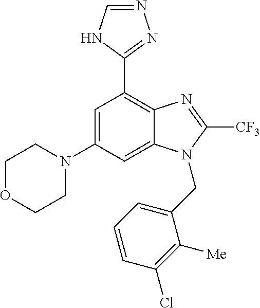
C1=C(N2CCOCC2)C=C2C(=C1C1=NN=CN1)N=C([CF3])N2CC1=CC=CC(Cl)=C1[Me]
